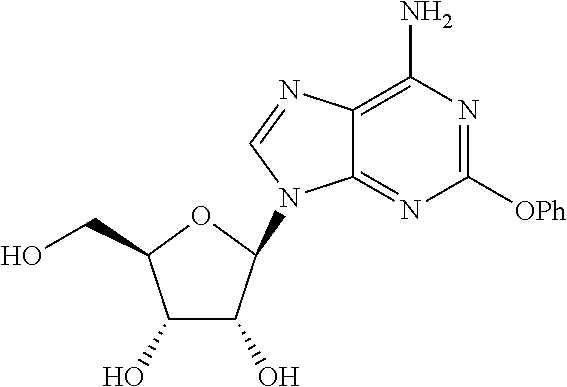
C1(O)C(O)C(N2C3=NC([OPh])=NC(N)=C3N=C2)OC1CO
